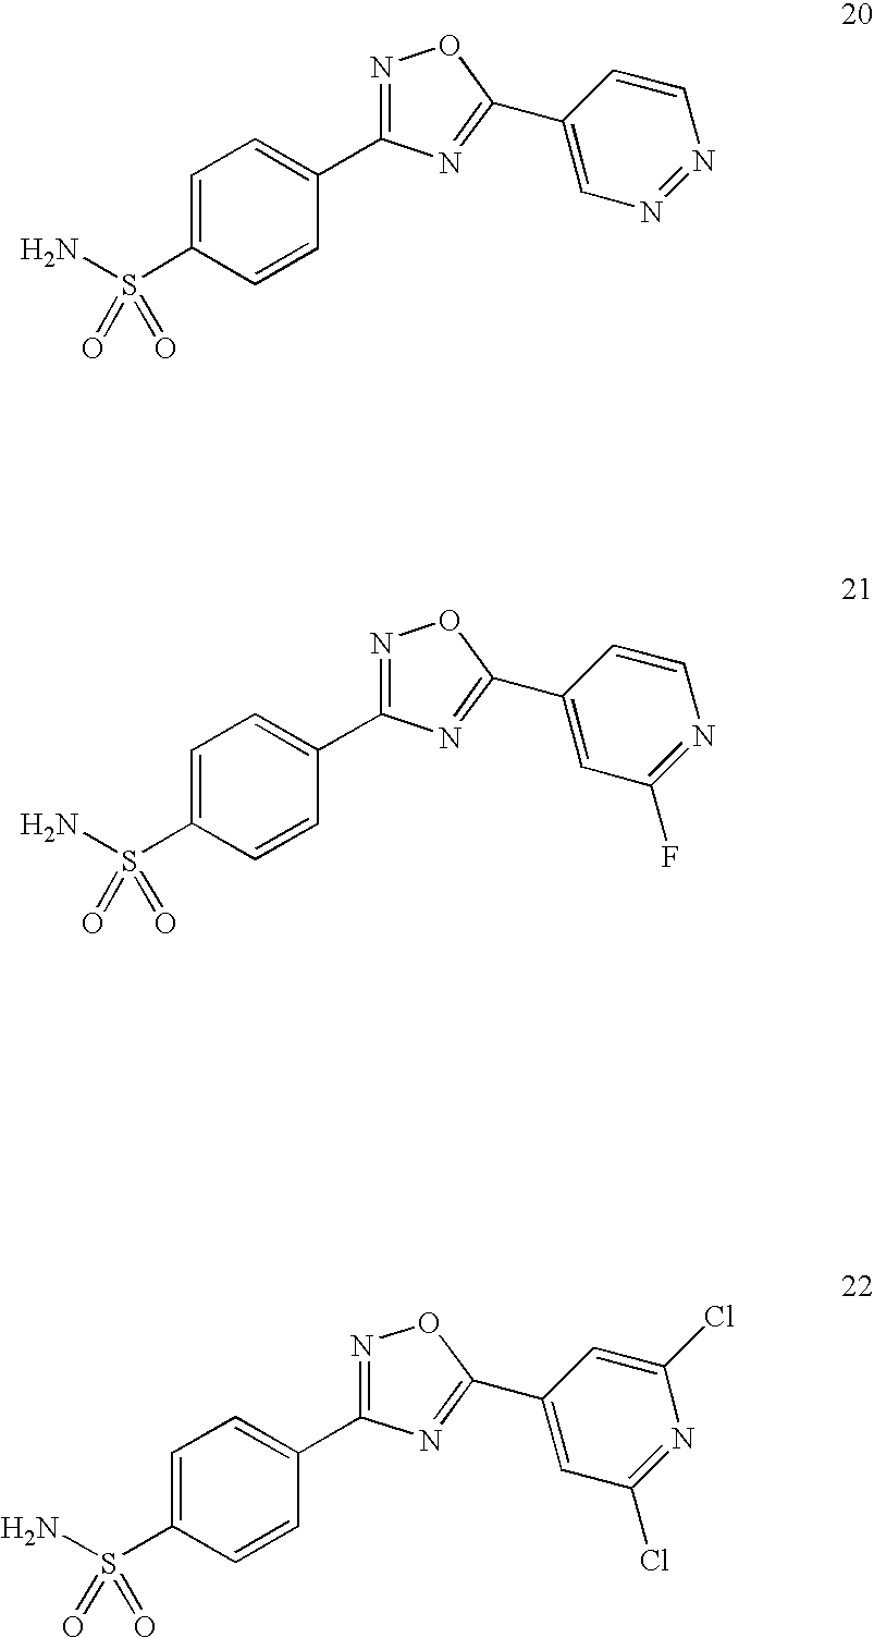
N1=C(C2=CC=C(S(N)(=O)=O)C=C2)N=C(C2=CN=NC=C2)O1.N1=C(C2=CC=C(S(N)(=O)=O)C=C2)N=C(C2=CC(F)=NC=C2)O1.N1=C(C2=CC=C(S(N)(=O)=O)C=C2)N=C(C2=CC(Cl)=NC(Cl)=C2)O1
